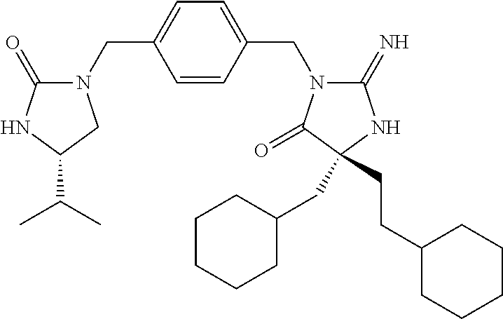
C(N1C(=N)NC(CCC2CCCCC2)(CC2CCCCC2)C1=O)C1=CC=C(CN2C(=O)NC(C(C)C)C2)C=C1
